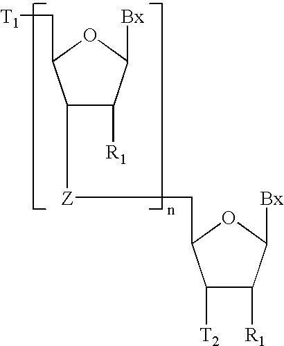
C1([Z]CC2C([T2])C([R1])C([Bx])O2)C([R1])C([Bx])OC1C[T1]
